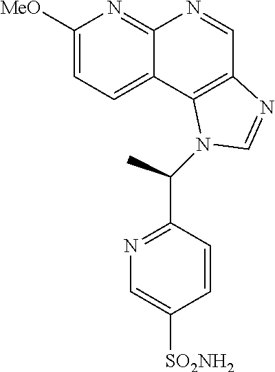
C1([MeO])=CC=C2C(=N1)N=CC1=C2N(C(C2=NC=C([SO2NH2])C=C2)C)C=N1
